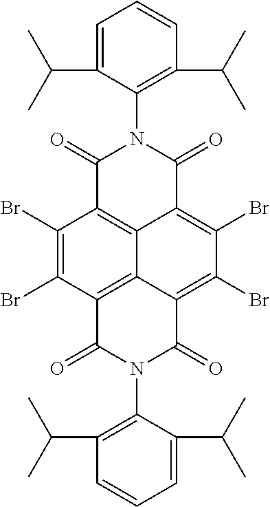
C1(Br)=C(Br)C2=C3C4=C1C(=O)N(C1=C(C(C)C)C=CC=C1C(C)C)C(=O)C4=C(Br)C(Br)=C3C(=O)N(C1=C(C(C)C)C=CC=C1C(C)C)C2=O
